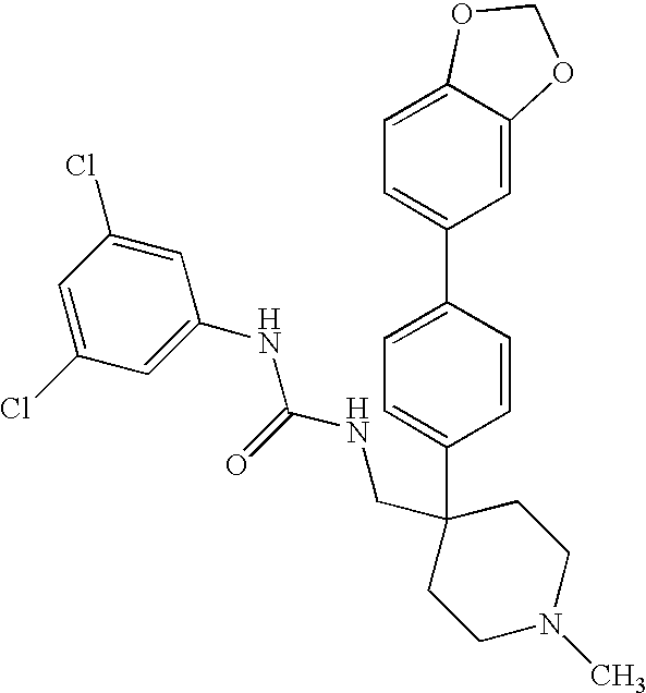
C1=CC(C2=CC=C3C(=C2)OCO3)=CC=C1C1(CNC(NC2=CC(Cl)=CC(Cl)=C2)=O)CCN(C)CC1
